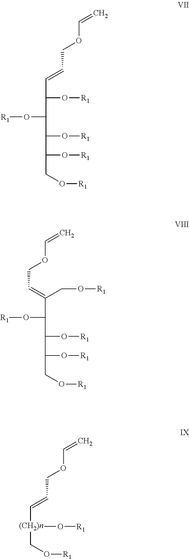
[R1]OC(C(O[R1])C=CCOC=C)C(O[R1])C(O[R1])CO[R1].[R1]OC(C(=CCOC=C)CO[R1])C(O[R1])C(O[R1])CO[R1].C(C=C[(CH2)n](CO[R1])O[R1])OC=C
